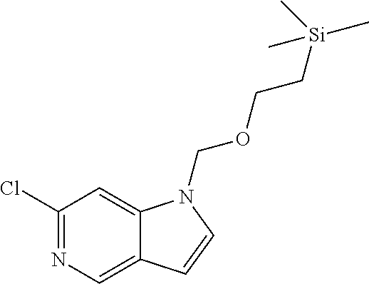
N1=C(Cl)C=C2C(=C1)C=CN2COCC[Si](C)(C)C
